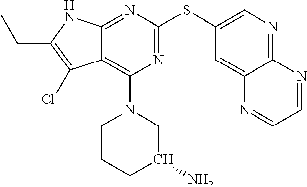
N1=C(SC2=CN=C3C(=C2)N=CC=N3)N=C2C(=C1N1CCCC(N)C1)C(Cl)=C(CC)N2
